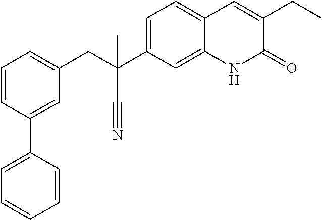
C1=CC(C2=CC=CC=C2)=CC(CC(C2=CC=C3C(=C2)NC(=O)C(CC)=C3)(C#N)C)=C1
